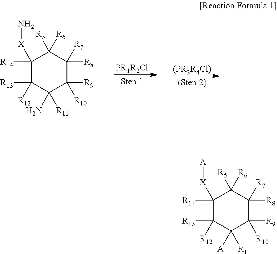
[(PR3R4Cl)].[PR1R2Cl].C1([R14])([X]N)C([R13])([R12])C(N)([R11])C([R9])([R10])C([R8])([R7])C1([R5])[R6].C1([R14])([X][A])C([R13])([R12])C([A])([R11])C([R9])([R10])C([R8])([R7])C1([R5])[R6]
